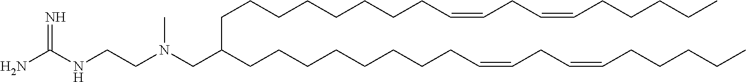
C(CCCCCCCC=CCC=CCCCCC)C(CCCCCCCCC=CCC=CCCCCC)CN(C)CCNC(N)=N
